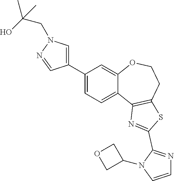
C1=C(C2=CN(CC(C)(O)C)N=C2)C=C2C(=C1)C1=C(CCO2)SC(C2=NC=CN2C2COC2)=N1
